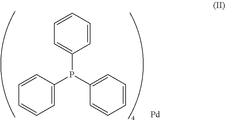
C1=CC=CC(P(C2=CC=CC=C2)C2=CC=CC=C2)=C1.[Pd]
